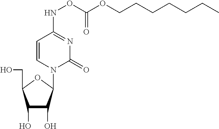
C1=CN(C2C(O)C(O)C(CO)O2)C(=O)N=C1NOC(OCCCCCCC)=O
